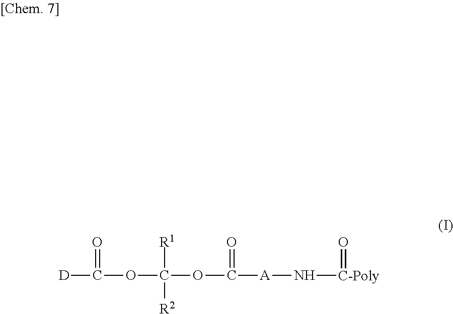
[D]C(OC(OC([A]N[C-Poly]=O)=O)([R1])[R2])=O
